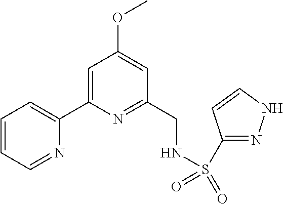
C1=CC=NC(C2=CC(OC)=CC(CNS(C3=NNC=C3)(=O)=O)=N2)=C1
